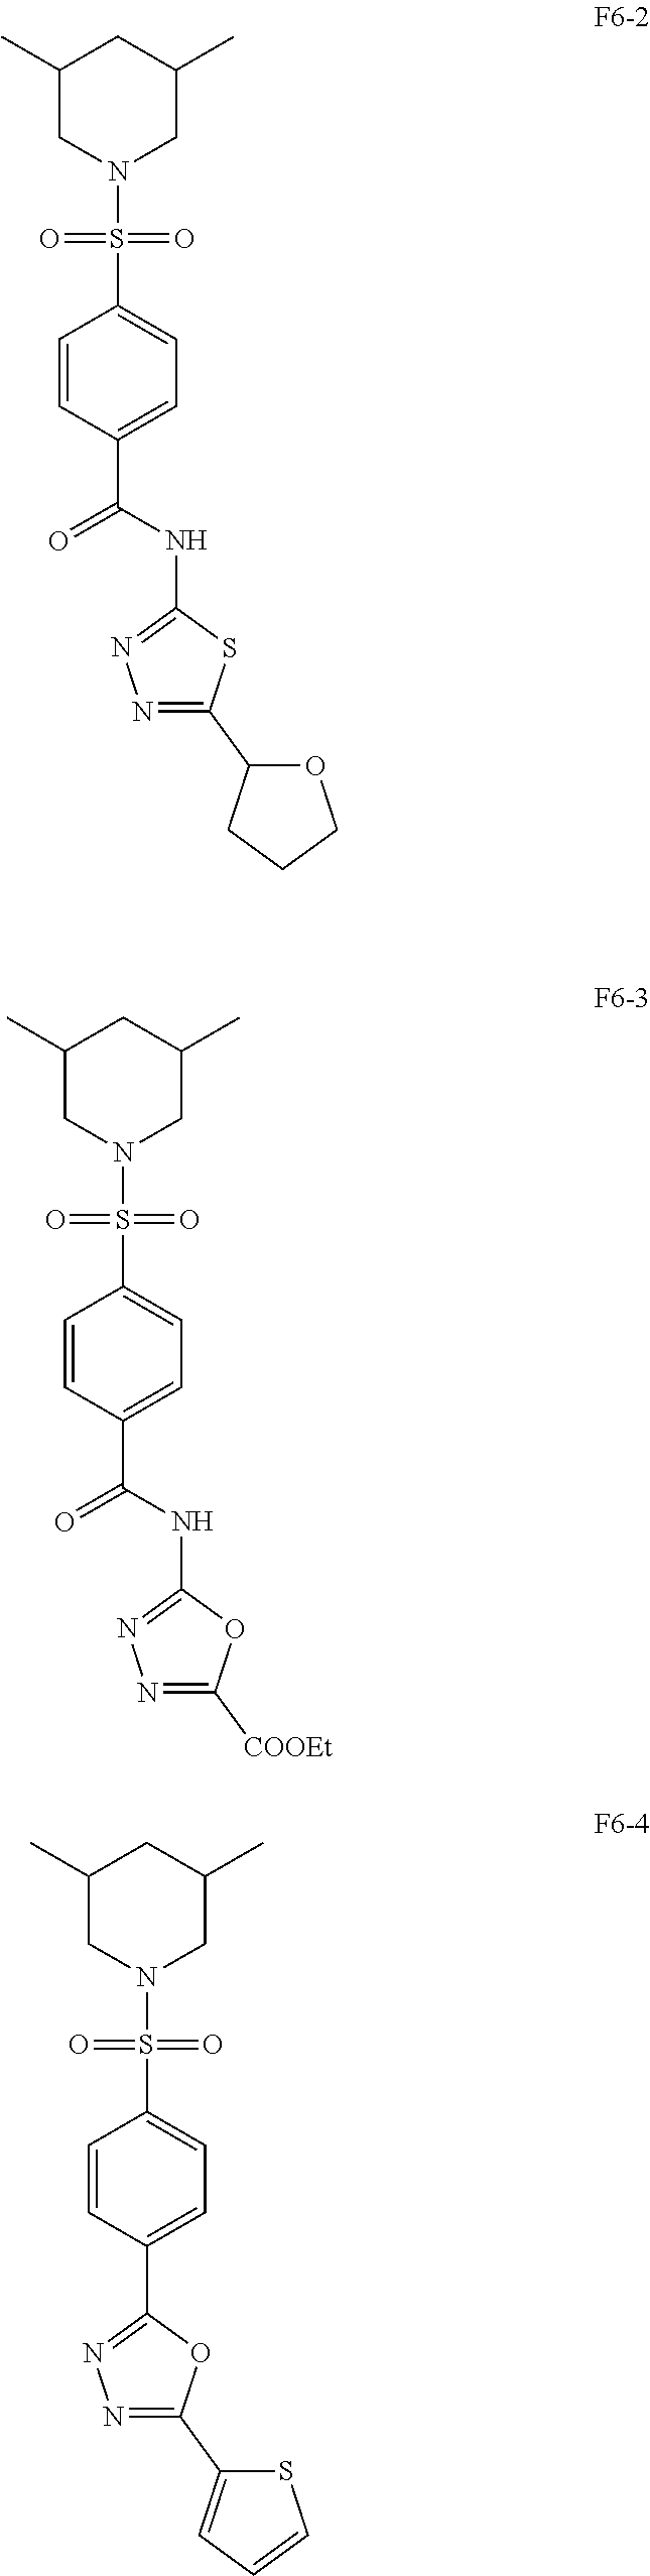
N1(S(=O)(C2=CC=C(C(NC3=NN=C(C4CCCO4)S3)=O)C=C2)=O)CC(C)CC(C)C1.N1(S(=O)(C2=CC=C(C(NC3=NN=C([COOEt])O3)=O)C=C2)=O)CC(C)CC(C)C1.N1(S(=O)(C2=CC=C(C3=NN=C(C4=CC=CS4)O3)C=C2)=O)CC(C)CC(C)C1
